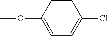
C1=CC(OC)=CC=C1Cl
